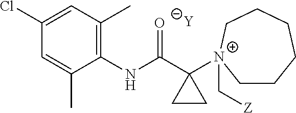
[Y].C1=C(C)C(NC(C2([N+]3(C[Z])CCCCCC3)CC2)=O)=C(C)C=C1Cl
